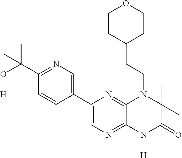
[H].C1(C(C)(O)C)=NC=C(C2=CN=C3C(=N2)N(CCC2CCOCC2)C(C)(C)C(=O)N3)C=C1.[H]
